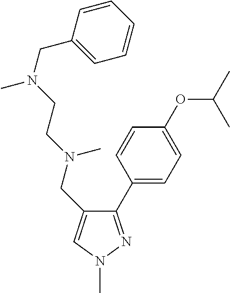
C1(C2=CC=C(OC(C)C)C=C2)=NN(C)C=C1CN(CCN(C)CC1=CC=CC=C1)C
